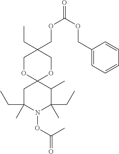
CCC1(COC(OCC2=CC=CC=C2)=O)COC2(OC1)CC(CC)(C)N(OC(C)=O)C(CC)(C)C2C
